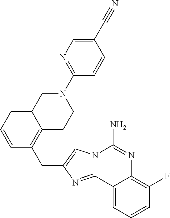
N12C(=NC(CC3=C4C(=CC=C3)CN(C3=NC=C(C#N)C=C3)CC4)=C1)C1=CC=CC(F)=C1N=C2N
